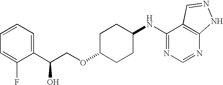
C1=CC=C(C(O)COC2CCC(NC3=NC=NC4=C3C=NN4)CC2)C(F)=C1
